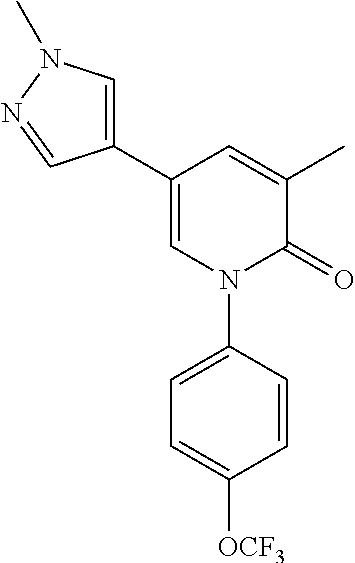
C1(C)=CC(C2=CN(C)N=C2)=CN(C2=CC=C([OCF3])C=C2)C1=O
